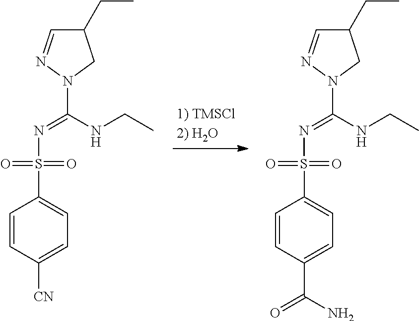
C1=CC([CN])=CC=C1S(=O)(=O)N=C(N1N=CC(CC)C1)NCC.C1=CC(C(N)=O)=CC=C1S(=O)(=O)N=C(N1N=CC(CC)C1)NCC
